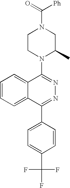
C(=O)(N1CCN(C2=NN=C(C3=CC=C(C(F)(F)F)C=C3)C3=CC=CC=C23)C(C)C1)[Ph]
